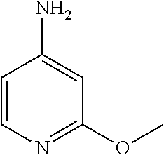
C1=CN=C(OC)C=C1N
